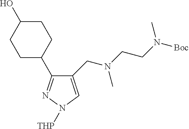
C1(CN(CCN([Boc])C)C)=CN([THP])N=C1C1CCC(O)CC1
